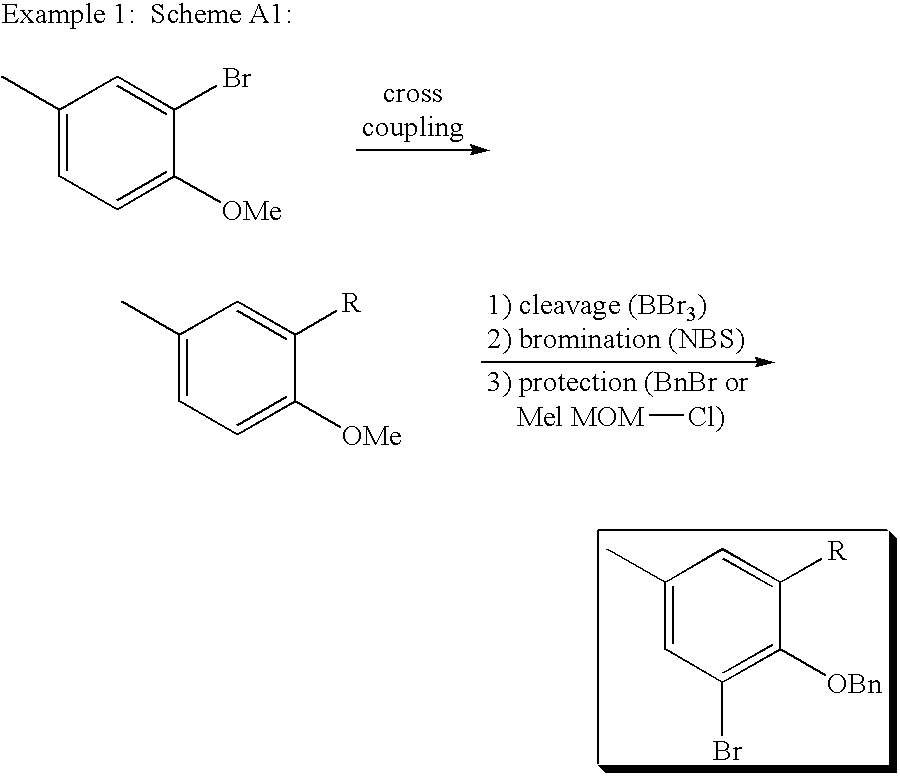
C1(C)=CC=C([OMe])C(Br)=C1.C1(C)=CC(Br)=C([OBn])C([R])=C1.C1(C)=CC=C([OMe])C([R])=C1.[Mel MOM][Cl)]
